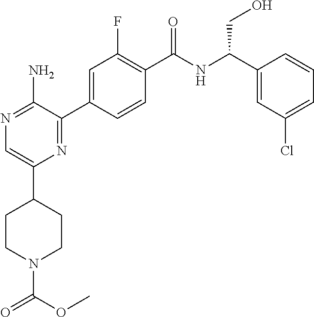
N1=C(N)C(C2=CC(F)=C(C([NH]C(C3=CC(Cl)=CC=C3)CO)=O)C=C2)=NC(C2CCN(C(OC)=O)CC2)=C1
